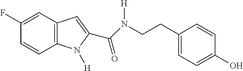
C1(F)=CC2=C(C=C1)N([H])C(C(=O)N([H])CCC1=CC=C(O)C=C1)=C2
